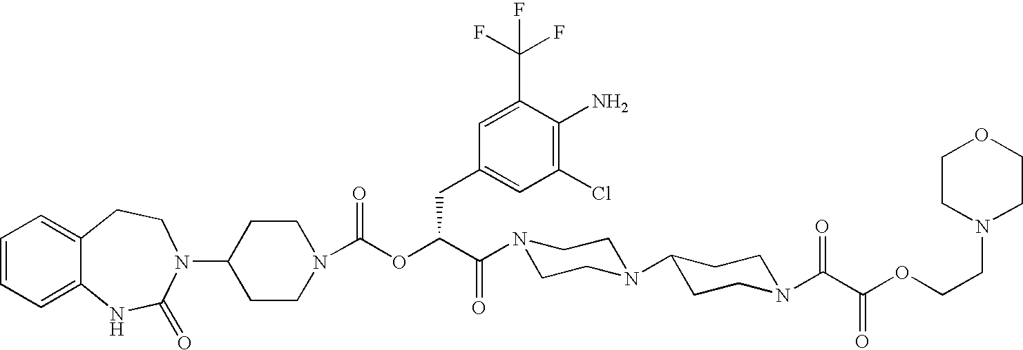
C1=CC=C2C(=C1)CCN(C1CCN(C(OC(C(N3CCN(C4CCN(C(C(OCCN5CCOCC5)=O)=O)CC4)CC3)=O)CC3=CC(Cl)=C(N)C(C(F)(F)F)=C3)=O)CC1)C(=O)N2
